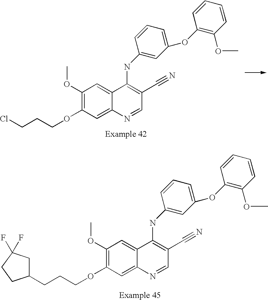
C1(OC)=C(OCCCCl)C=C2C(=C1)C(NC1=CC(OC3=C(OC)C=CC=C3)=CC=C1)=C(C#N)C=N2.C1(OC)=C(OCCCC2CC(F)(F)CC2)C=C2C(=C1)C(NC1=CC(OC3=C(OC)C=CC=C3)=CC=C1)=C(C#N)C=N2
